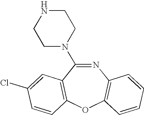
N1=C(N2CCNCC2)C2=C(OC3=C1C=CC=C3)C=CC(Cl)=C2
